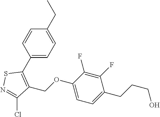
C1(C2=C(COC3=CC=C(CCCO)C(F)=C3F)C(Cl)=NS2)=CC=C(CC)C=C1
